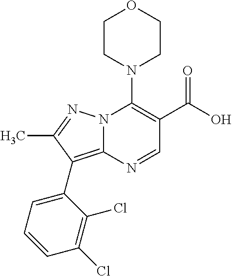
N12C(=C(C3=CC=CC(Cl)=C3Cl)C(C)=N1)N=CC(C(O)=O)=C2N1CCOCC1
